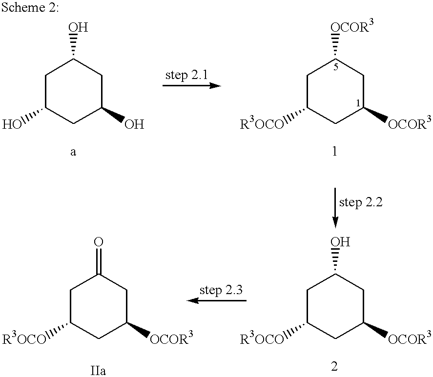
OC1CC(O)CC(O)C1.C1([R3OCO])CC([OCOR3])CC([OCOR3])C1.C1C([OCOR3])CC(=O)CC1[R3OCO].C1([R3OCO])CC([OCOR3])CC(O)C1
